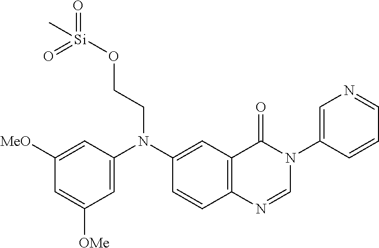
C1=C(N(C2=CC3=C(C=C2)N=CN(C2=CN=CC=C2)C3=O)CCO[Si](C)(=O)=O)C=C([MeO])C=C1[OMe]
